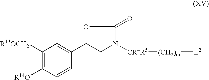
C1([R13OCH2])=C([R14O])C=CC(C2OC(=O)N([CR4R5][(CH2)m][L2])C2)=C1
